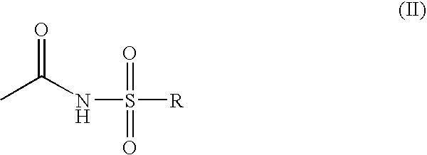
CC(NS([R])(=O)=O)=O
